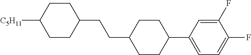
C1(F)=CC(C2CCC(CCC3CCC([C5H11])CC3)CC2)=CC=C1F
